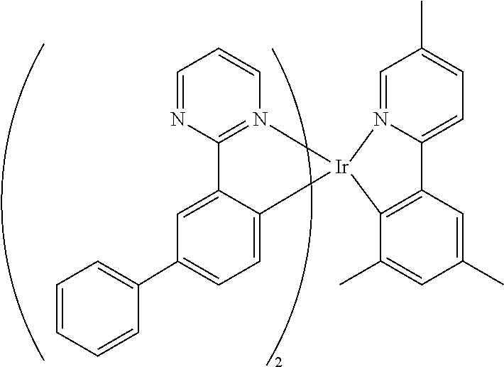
C1=CC=CC(C2=CC=C3C(=C2)C2=N(C=CC=N2)[Ir]32N3=CC(C)=CC=C3C3=C2C(C)=CC(C)=C3)=C1
